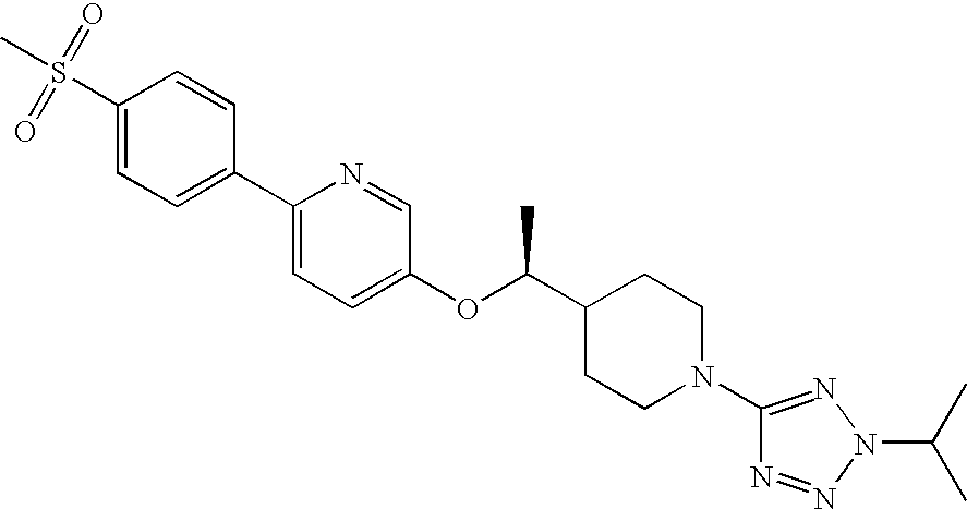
C1(S(C)(=O)=O)=CC=C(C2=CC=C(OC(C3CCN(C4=NN(C(C)C)N=N4)CC3)C)C=N2)C=C1
